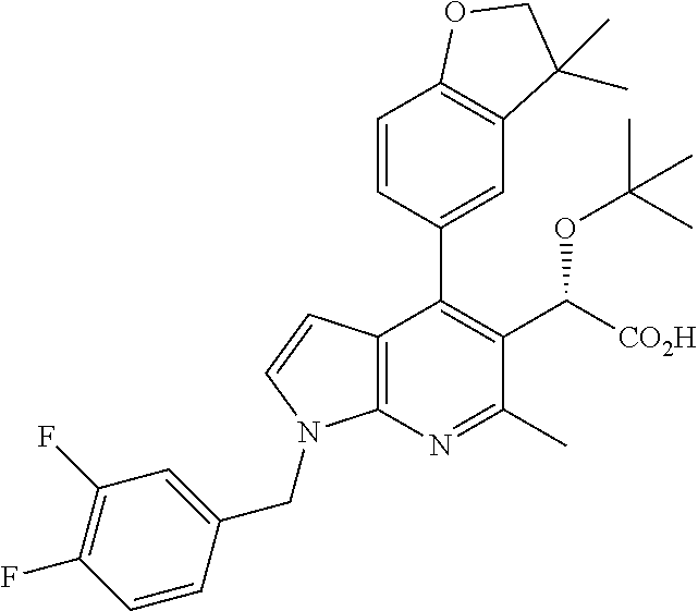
C12=C(N=C(C)C(C([CO2H])OC(C)(C)C)=C1C1=CC3=C(C=C1)OCC3(C)C)N(CC1=CC(F)=C(F)C=C1)C=C2
